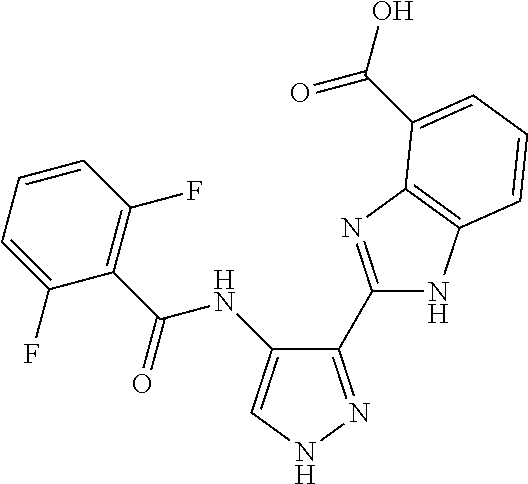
C1(C2=NC3=C(N2)C=CC=C3C(O)=O)=NNC=C1NC(C1=C(F)C=CC=C1F)=O
